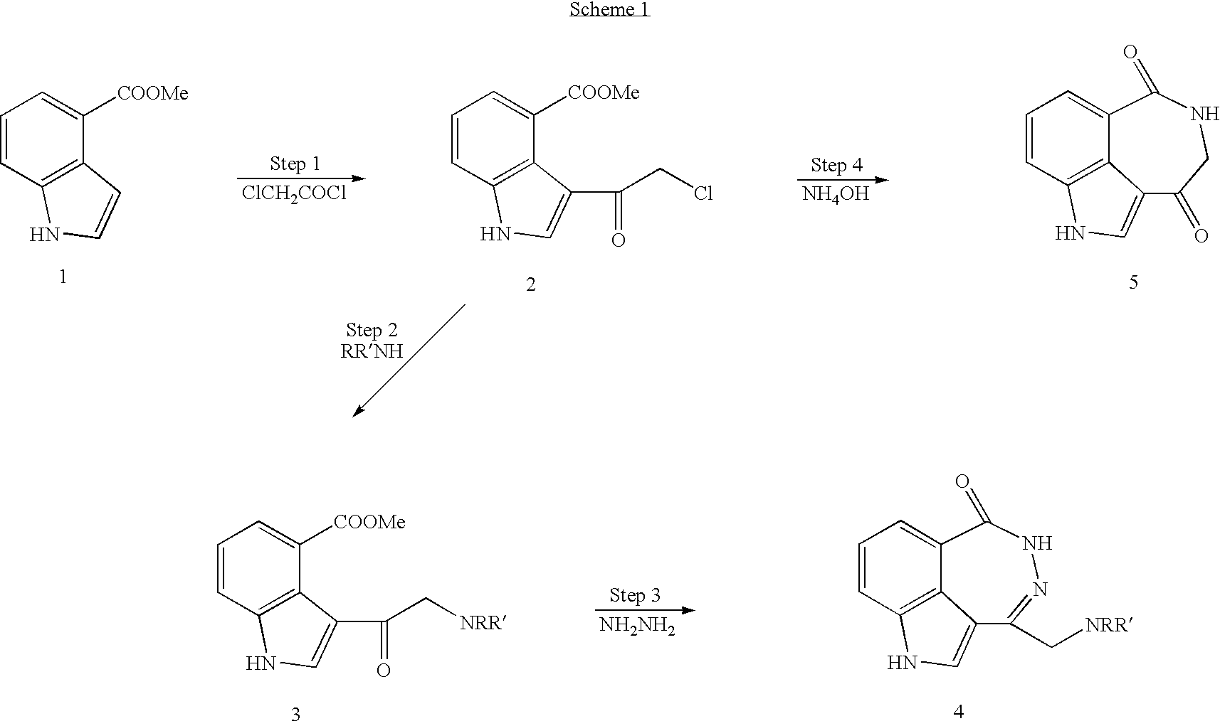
C1=CC2=C(C([COOMe])=C1)C=CN2.[ClCH2COCl].C1=CC2=C(C([COOMe])=C1)C(C(=O)CCl)=CN2.[NH4OH].C1(=O)CNC(=O)C2=CC=CC3=C2C1=CN3.C1=CC2=C(C([COOMe])=C1)C(C(=O)C[NRR])=CN2.[NH2NH2].C1(C[NRR])=NNC(=O)C2=CC=CC3=C2C1=CN3
